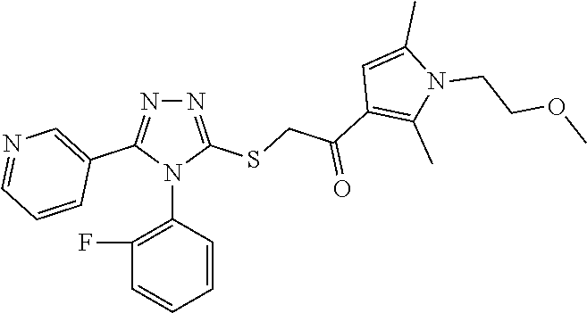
N1=C(SCC(=O)C2=C(C)N(CCOC)C(C)=C2)N(C2=C(F)C=CC=C2)C(C2=CN=CC=C2)=N1
